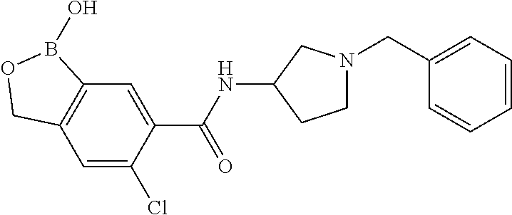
C12=C(C=C(Cl)C(C(NC3CN(CC4=CC=CC=C4)CC3)=O)=C1)COB2O
